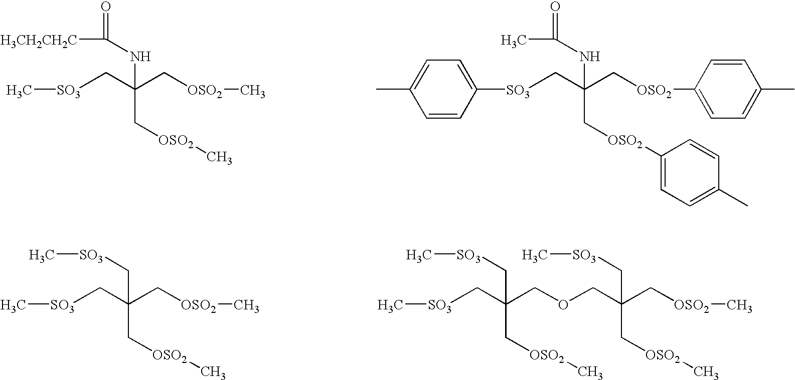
[SO3](CC(C[OSO2]C)(C[OSO2]C)NC([H3CH2CH2C])=O)C.[SO3](CC(C[OSO2]C1=CC=C(C)C=C1)(C[OSO2]C1=CC=C(C)C=C1)NC(C)=O)C1=CC=C(C)C=C1.[SO3](CC(C[OSO2]C)(C[OSO2]C)C[SO3]C)C.[SO3](CC(COCC(C[OSO2]C)(C[OSO2]C)C[SO3]C)(C[OSO2]C)C[SO3]C)C
